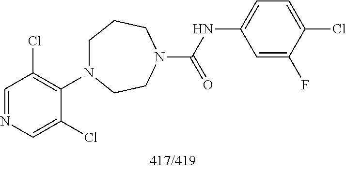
C1=NC=C(Cl)C(N2CCCN(C(=O)NC3=CC=C(Cl)C(F)=C3)CC2)=C1Cl
